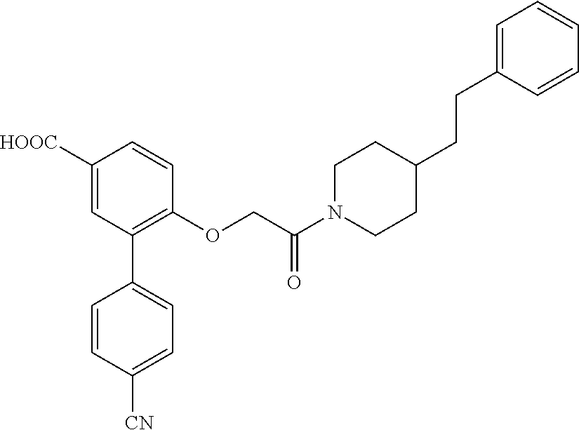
C1([HOOC])=CC(C2=CC=C([CN])C=C2)=C(OCC(N2CCC(CCC3=CC=CC=C3)CC2)=O)C=C1
